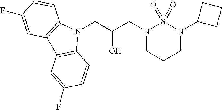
N1(CC(CN2CCCN(C3CCC3)S2(=O)=O)O)C2=C(C3=C1C=CC(F)=C3)C=C(F)C=C2
